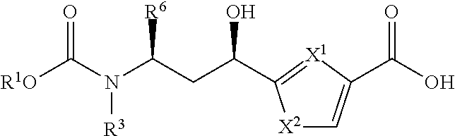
[R1O]C(N([R3])C(CC(O)C1=[X1]C(C(O)=O)=C[X2]1)[R6])=O
